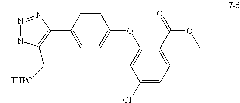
N1=NC(C2=CC=C(OC3=CC(Cl)=CC=C3C(=O)OC)C=C2)=C(C[THPO])N1C
